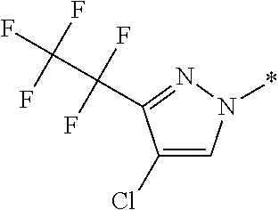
C1(Cl)=CN(*)N=C1C(C(F)(F)F)(F)F
